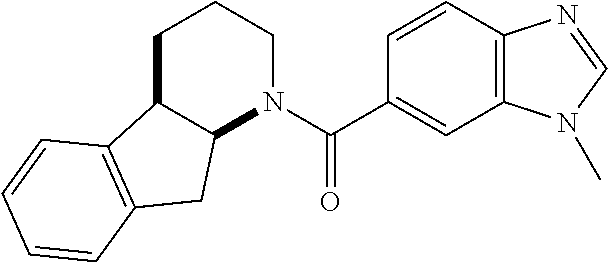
C1C2C(N(C(=O)C3=CC4=C(C=C3)N=CN4C)CC1)CC1=C2C=CC=C1
